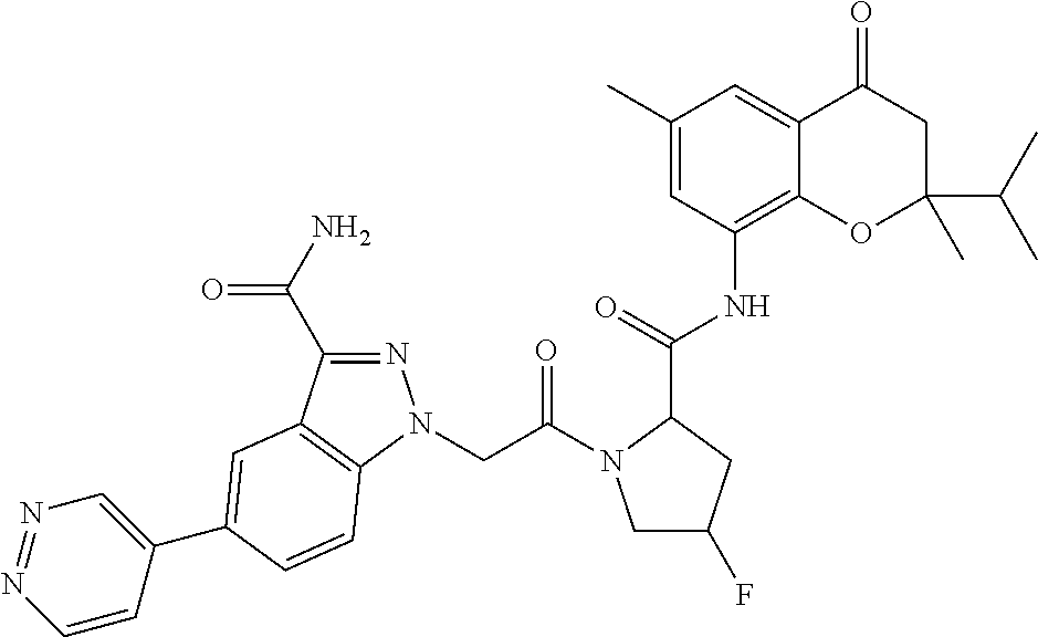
C12=C(NC(C3CC(F)CN3C(CN3N=C(C(=O)N)C4=C3C=CC(C3=CN=NC=C3)=C4)=O)=O)C=C(C)C=C1C(=O)CC(C(C)C)(C)O2
